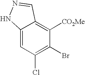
C12=CC(Cl)=C(Br)C([CO2Me])=C1C=NN2
